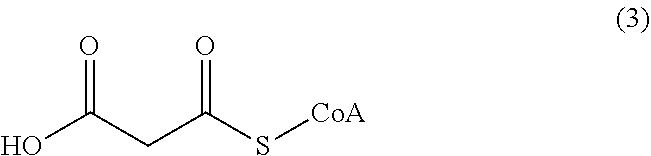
O=C(S[CoA])CC(O)=O
